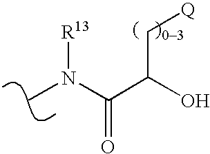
CN(C(C(O)C[Q])=O)[R13]
